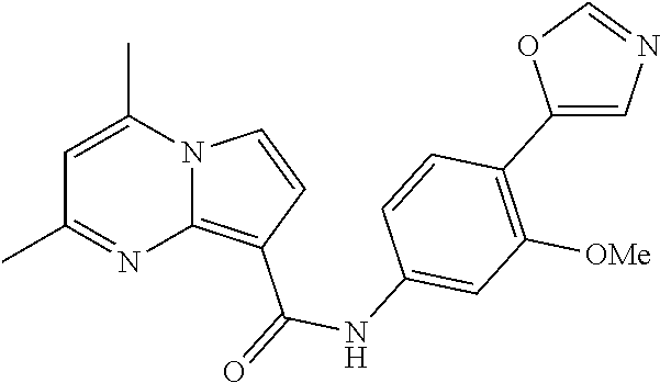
C1=C(C)N2C(=C(C(=O)NC3=CC([OMe])=C(C4=CN=CO4)C=C3)C=C2)N=C1C
